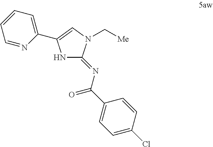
N1C(=NC(=O)C2=CC=C(Cl)C=C2)N(C[Me])C=C1C1=CC=CC=N1
